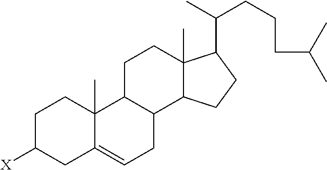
C1C([X])CC2=CCC3C(C2(C)C1)CCC1(C)C3CCC1C(C)CCCC(C)C
